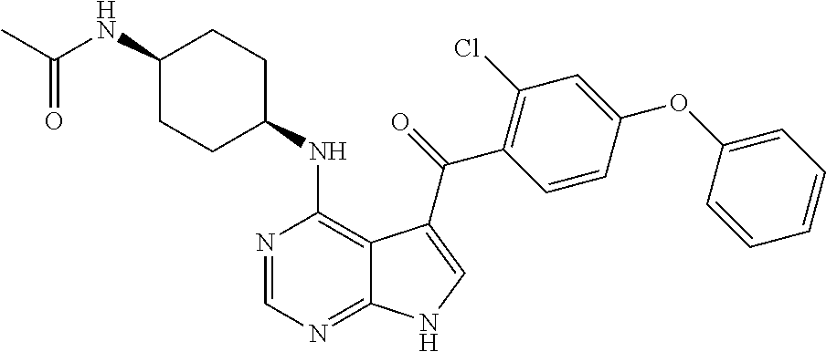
C1(NC(C)=O)CCC(NC2=C3C(=NC=N2)NC=C3C(=O)C2=C(Cl)C=C(OC3=CC=CC=C3)C=C2)CC1
